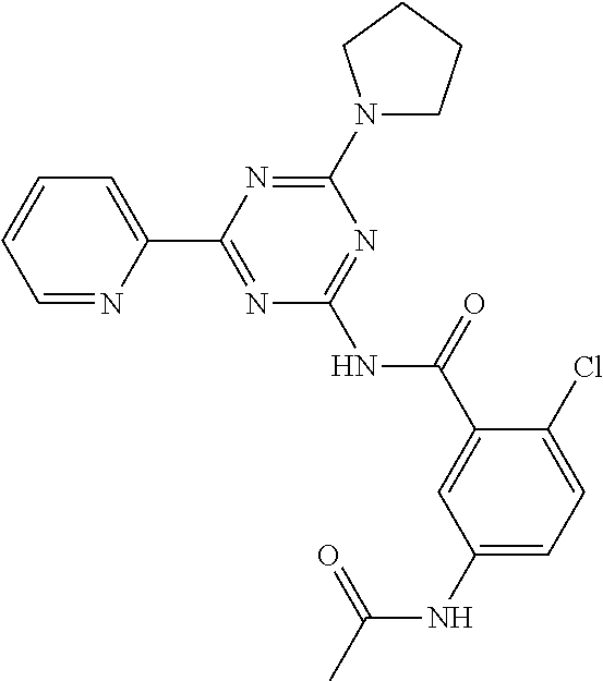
C1=NC(C2=NC(NC(C3=CC(NC(C)=O)=CC=C3Cl)=O)=NC(N3CCCC3)=N2)=CC=C1
